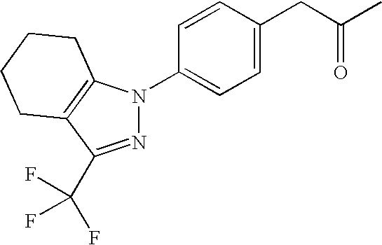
C1=CC(CC(C)=O)=CC=C1N1N=C(C(F)(F)F)C2=C1CCCC2
